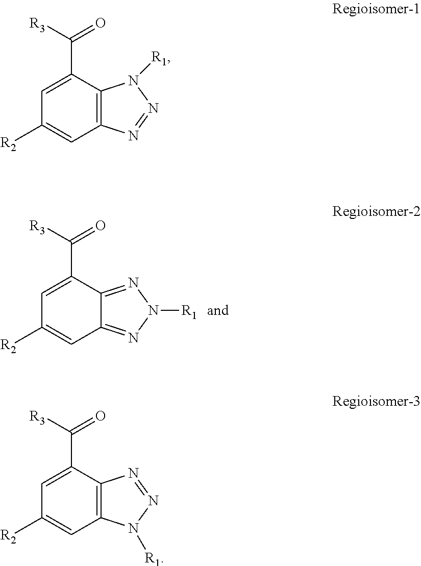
C1=C(C([R3])=O)C2=C(C=C1[R2])N=NN2[R1].C1=C(C([R3])=O)C2=C(C=C1[R2])N([R1])N=N2.C1=C(C([R3])=O)C2=NN([R1])N=C2C=C1[R2]
